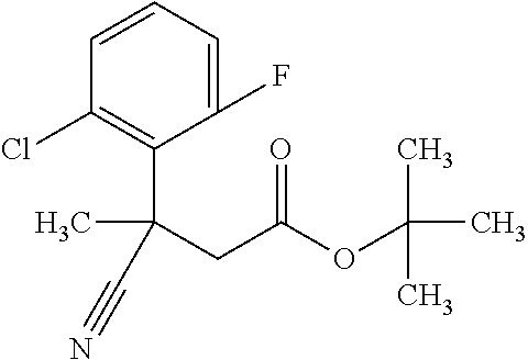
C1=CC=C(F)C(C(C)(CC(OC(C)(C)C)=O)C#N)=C1Cl
